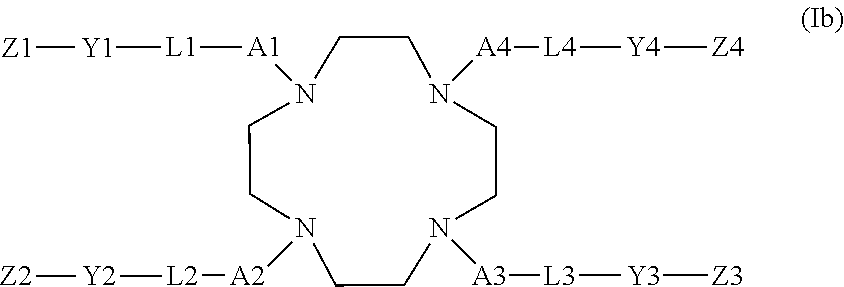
N1([A2][L2][Y2][Z2])CCN([A1][L1][Y1][Z1])CCN([A4][L4][Y4][Z4])CCN([A3][L3][Y3][Z3])CC1
